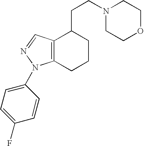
C12=C(N(C3=CC=C(F)C=C3)N=C1)CCCC2CCN1CCOCC1
